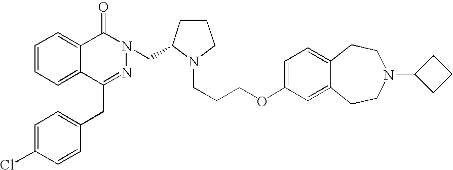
C1=CC=C2C(=C1)C(=O)N(CC1CCCN1CCCOC1=CC=C3C(=C1)CCN(C1CCC1)CC3)N=C2CC1=CC=C(Cl)C=C1
